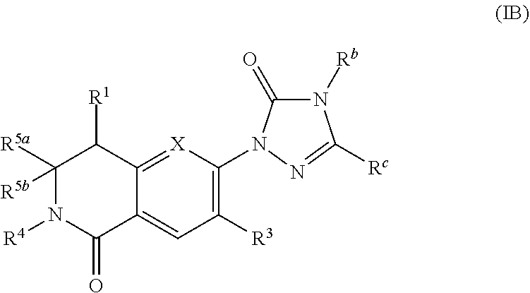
C1([R3])=C(N2C(=O)N([Rb])C([Rc])=N2)[X]=C2C(=C1)C(=O)N([R4])C([R5a])([R5b])C2[R1]
